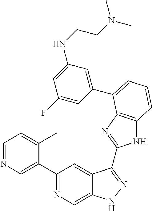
C1=NC=C(C2=NC=C3C(=C2)C(C2=NC4=C(N2)C=CC=C4C2=CC(NCCN(C)C)=CC(F)=C2)=NN3)C(C)=C1
